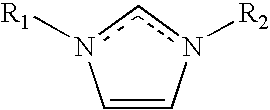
C1=Cn([R2])cn1[R1]
